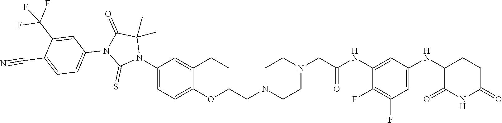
C1(F)=C(F)C=C(NC2C(=O)NC(=O)CC2)C=C1NC(CN1CCN(CCOC2=CC=C(N3C(C)(C)C(=O)N(C4=CC=C(C#N)C(C(F)(F)F)=C4)C3=S)C=C2CC)CC1)=O
